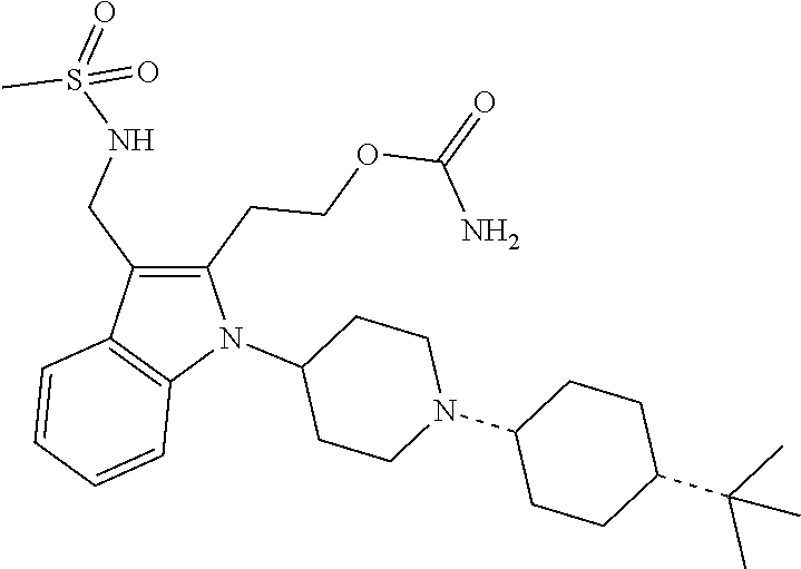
N1(C2CCN(C3CCC(C(C)(C)C)CC3)CC2)C(CCOC(=O)N)=C(CNS(=O)(C)=O)C2=C1C=CC=C2
